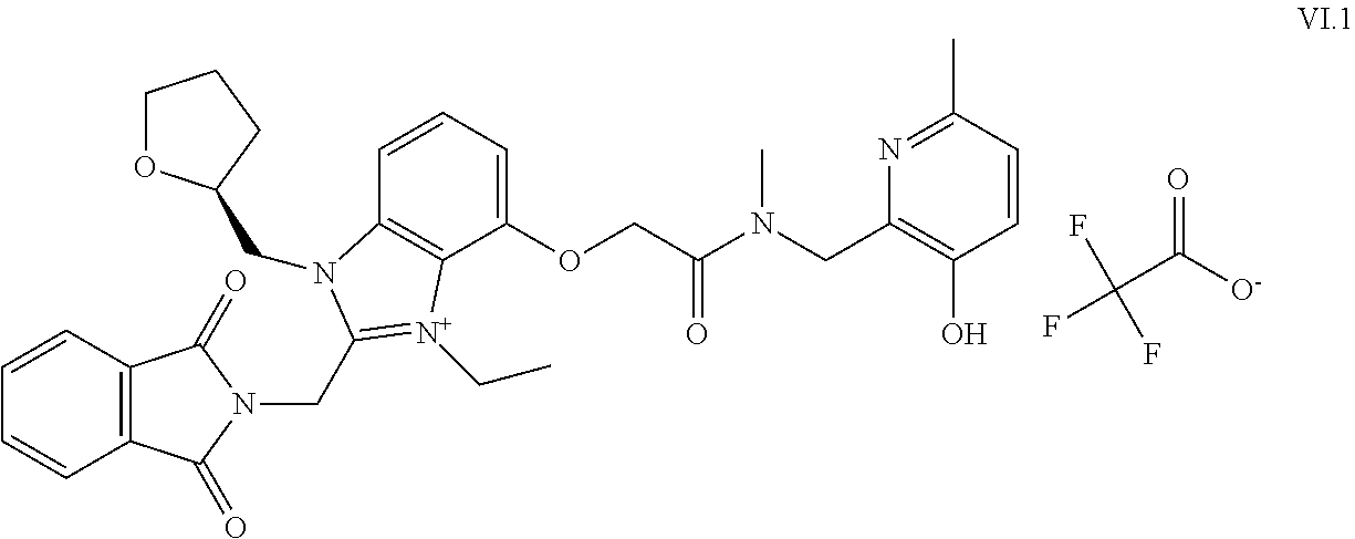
C1=CC=C(OCC(N(CC2=C(O)C=CC(C)=N2)C)=O)C2=C1N(CC1OCCC1)C(CN1C(=O)C3=C(C1=O)C=CC=C3)=[N+]2CC.O=C([O-])C(F)(F)F
